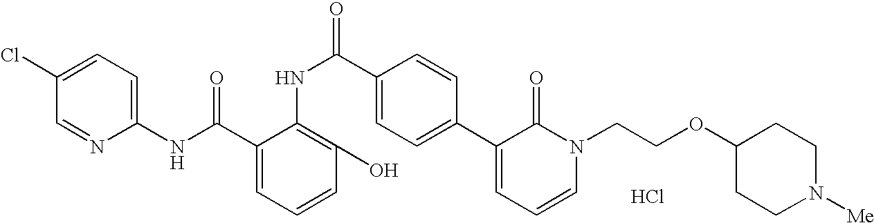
C1(NC(C2=CC=CC(O)=C2NC(C2=CC=C(C3=CC=CN(CCOC4CCN([Me])CC4)C3=O)C=C2)=O)=O)=CC=C(Cl)C=N1.Cl
